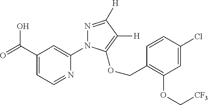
C(C1=CC=NC(N2N=C([H])C([H])=C2OCC2=C(OC[CF3])C=C(Cl)C=C2)=C1)(=O)O
